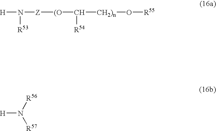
[H]N([R53])[Z][(O]C([R54])[CH2)n]O[R55].[H]N([R56])[R57]
